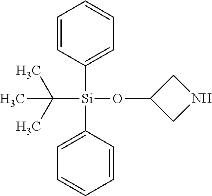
C1=CC([Si](C2=CC=CC=C2)(OC2CNC2)C(C)(C)C)=CC=C1
